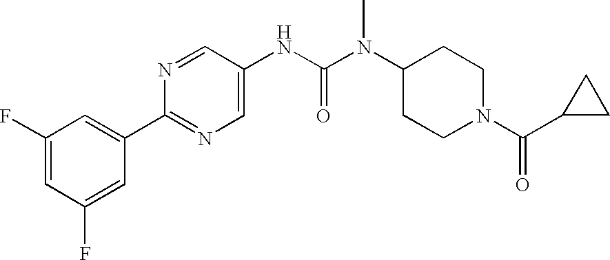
C1(C2=CC(F)=CC(F)=C2)=NC=C(NC(N(C2CCN(C(C3CC3)=O)CC2)C)=O)C=N1
